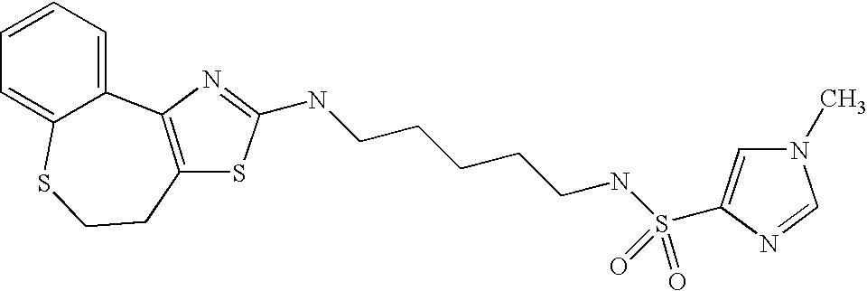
C12=CC=CC=C1SCCC1=C2N=C(NCCCCCNS(C2=CN(C)C=N2)(=O)=O)S1
